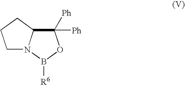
C1([Ph])([Ph])C2N(B([R6])O1)CCC2
